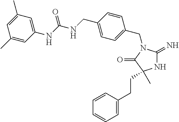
N1C(=N)N(CC2=CC=C(CNC(NC3=CC(C)=CC(C)=C3)=O)C=C2)C(=O)C1(C)CCC1=CC=CC=C1
